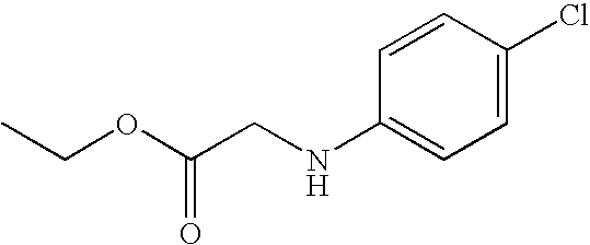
C(OC(CNC1=CC=C(Cl)C=C1)=O)C
